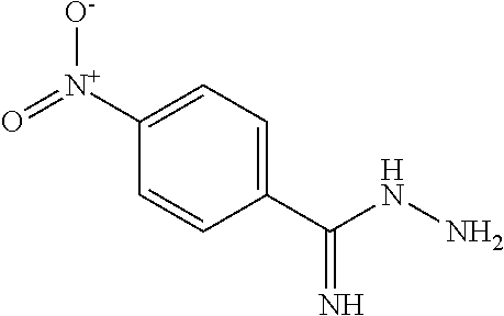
C1=CC(C(NN)=N)=CC=C1[N+](=O)[O-]
